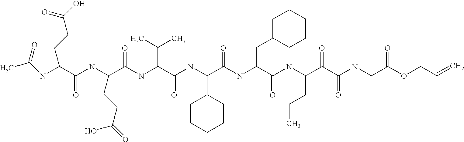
CC(NC(C(NC(C(NC(C(NC(C1CCCCC1)C(=O)NC(CC1CCCCC1)C(=O)NC(CCC)C(=O)C(=O)NCC(=O)OCC=C)=O)C(C)C)=O)CCC(O)=O)=O)CCC(=O)O)=O
